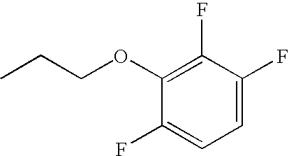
C1(F)=C(OCCC)C(F)=CC=C1F
